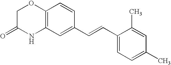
C12=C(C=C(C=CC3=CC=C(C)C=C3C)C=C1)NC(=O)CO2
